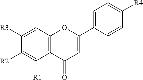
C1([R3])=CC2=C(C([R1])=C1[R2])C(=O)C=C(C1=CC=C([R4])C=C1)O2
